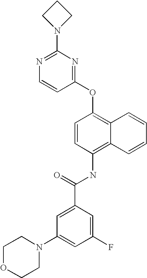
N1=C(N2CCC2)N=C(OC2=C3C(=C(NC(C4=CC(N5CCOCC5)=CC(F)=C4)=O)C=C2)C=CC=C3)C=C1
